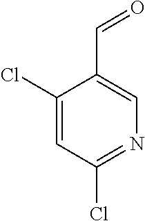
C1(Cl)=CC(Cl)=NC=C1C=O
